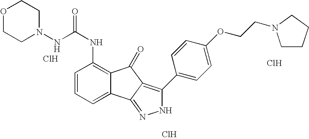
Cl.Cl.Cl.C1=CC=C2C(=C1NC(=O)NN1CCOCC1)C(=O)C1=C(C3=CC=C(OCCN4CCCC4)C=C3)NN=C21
